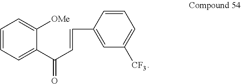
C1=CC=C(C(C=CC2=CC([CF3])=CC=C2)=O)C([OMe])=C1
